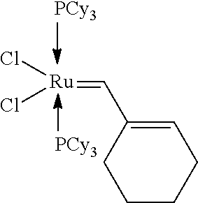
[PCy3].[PCy3].[Ru](=CC1=CCCCC1)(Cl)Cl
